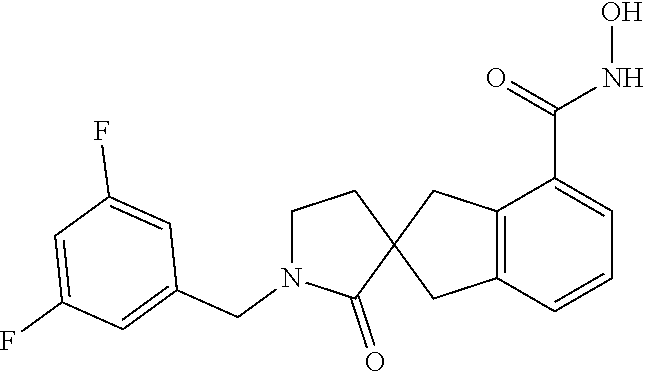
C12=C(C=CC=C1C(=O)NO)CC1(C2)CCN(CC2=CC(F)=CC(F)=C2)C1=O
